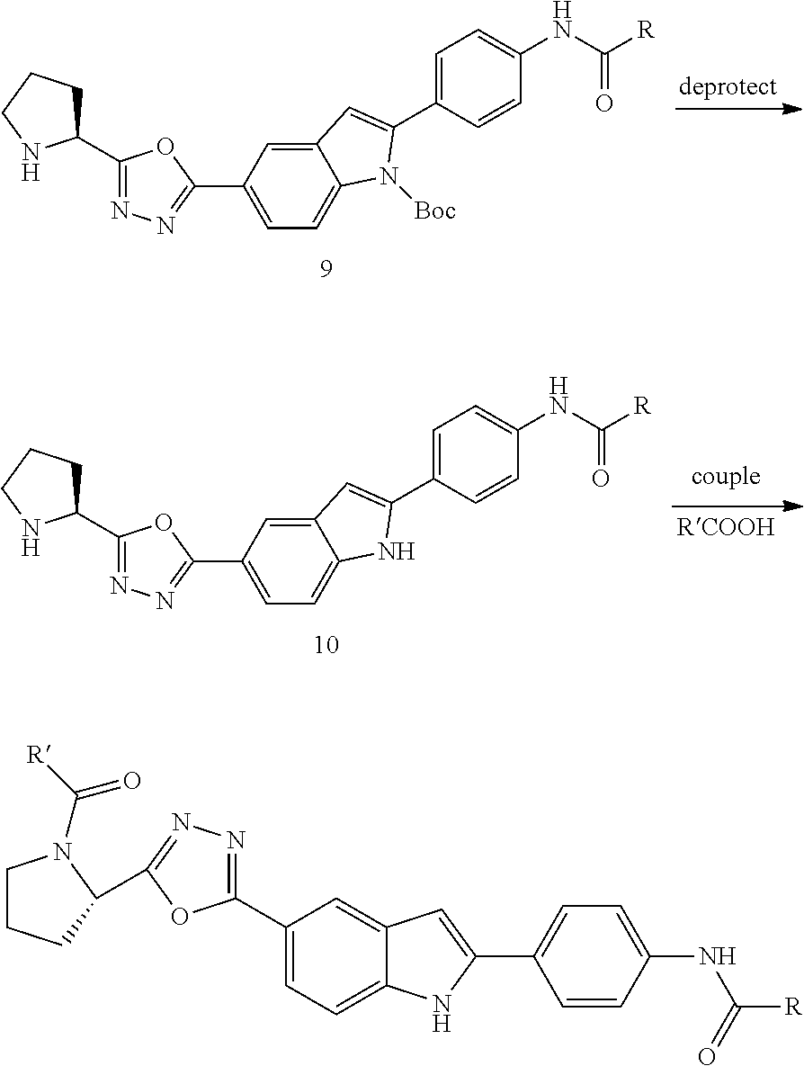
C1(C2=NN=C(C3CCCN3)O2)=CC=C2C(=C1)C=C(C1=CC=C(NC(=O)[R])C=C1)N2[Boc].C1(C2=NN=C(C3CCCN3)O2)=CC=C2C(=C1)C=C(C1=CC=C(NC(=O)[R])C=C1)N2.C1CCC(C2=NN=C(C3=CC=C4C(=C3)C=C(C3=CC=C(NC(=O)[R])C=C3)N4)O2)N1C([R])=O
